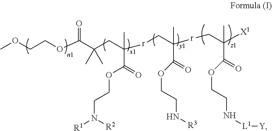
COCCOC(C(CC([r]CC([r]CC([X1])(C)C(OCCN[L1][Y])=O)(C)C(OCCN[R3])=O)(C)C(=O)OCCN([R1])[R2])(C)C)=O
